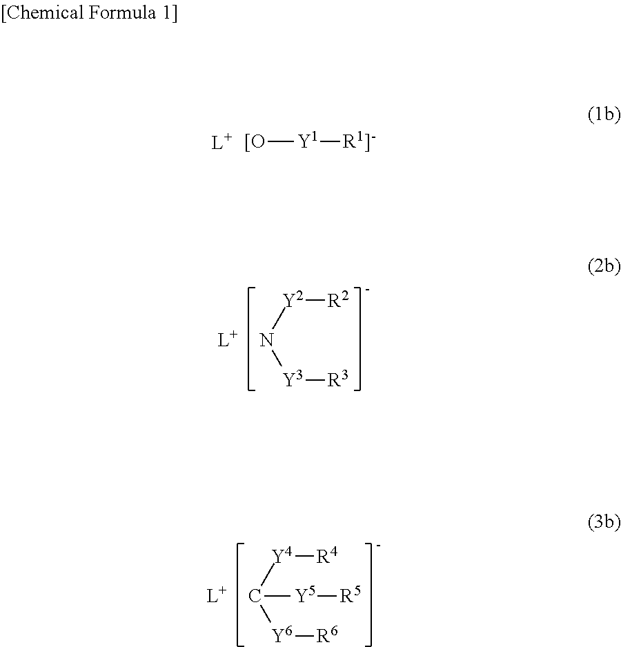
N([Y2][R2])[Y3][R3].C([Y4][R4])([Y6][R6])[Y5][R5].[[O][Y1][R1]-]
